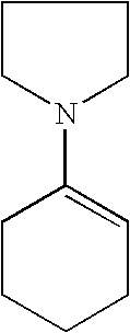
C1CN(C2=CCCCC2)CC1
